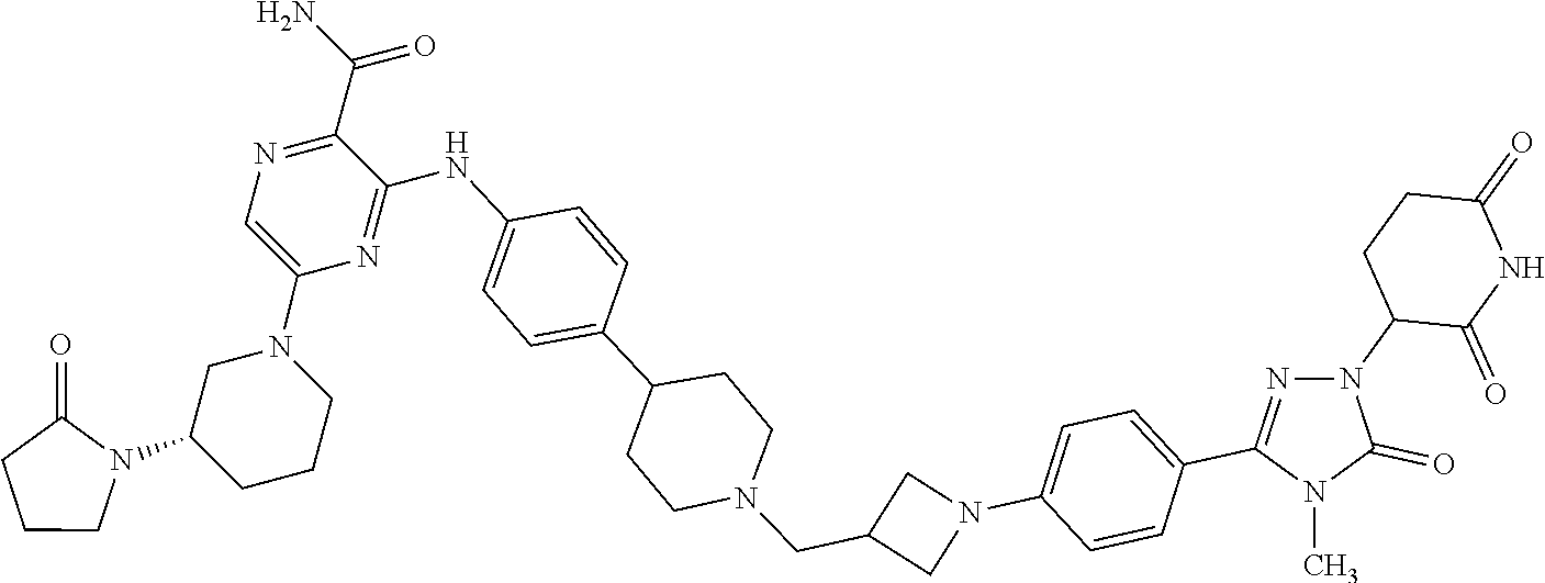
C1(CN2CCC(C3=CC=C(NC4=NC(N5CC(N6CCCC6=O)CCC5)=CN=C4C(N)=O)C=C3)CC2)CN(C2=CC=C(C3=NN(C4C(=O)NC(=O)CC4)C(=O)N3C)C=C2)C1
